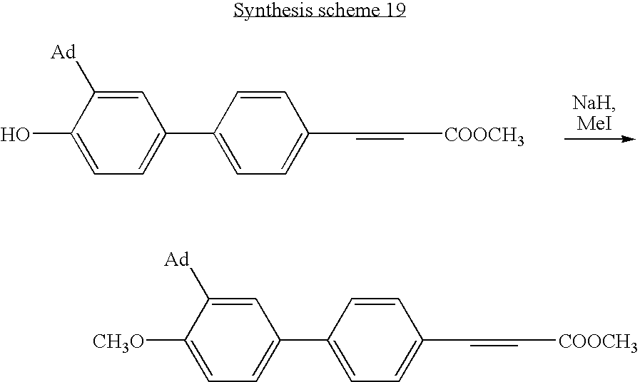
C1=C([Ad])C(O)=CC=C1C1=CC=C(C=C[COOCH3])C=C1.C1=C([Ad])C([CH3O])=CC=C1C1=CC=C(C=C[COOCH3])C=C1
